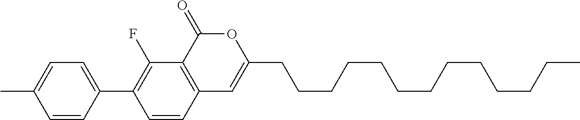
C12=C(C(=O)OC(CCCCCCCCCCCCC)=C1)C(F)=C(C1=CC=C(C)C=C1)C=C2
